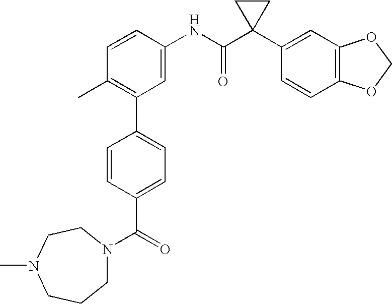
C1(C2=C(C)C=CC(NC(C3(C4=CC5=C(C=C4)OCO5)CC3)=O)=C2)=CC=C(C(=O)N2CCCN(C)CC2)C=C1
